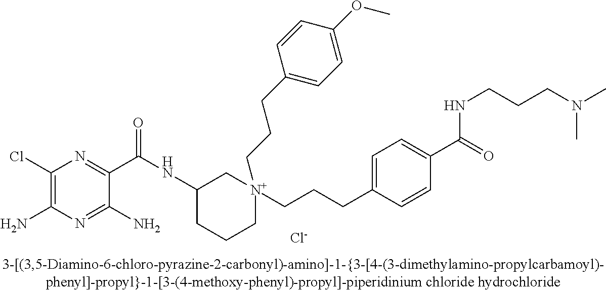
C1(Cl)=C(N)N=C(N)C(C(=O)NC2CCC[N+](CCCC3=CC=C(OC)C=C3)(CCCC3=CC=C(C(=O)NCCCN(C)C)C=C3)C2)=N1.[Cl-]
